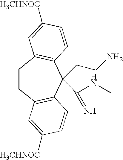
C1CC2=C(C(CCN)(C(NC)=N)C3=C1C=C([H3CHNOC])C=C3)C=CC([H3CHNOC])=C2
